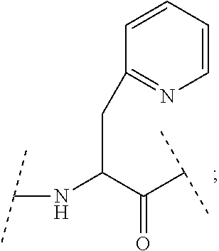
C1(CC(NC(C)C)C(=O)C(C)C)=NC=CC=C1
